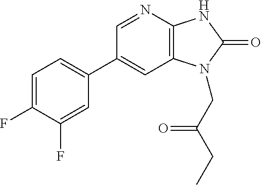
C1(C2=CC=C(F)C(F)=C2)=CC2=C(N=C1)NC(=O)N2CC(CC)=O
